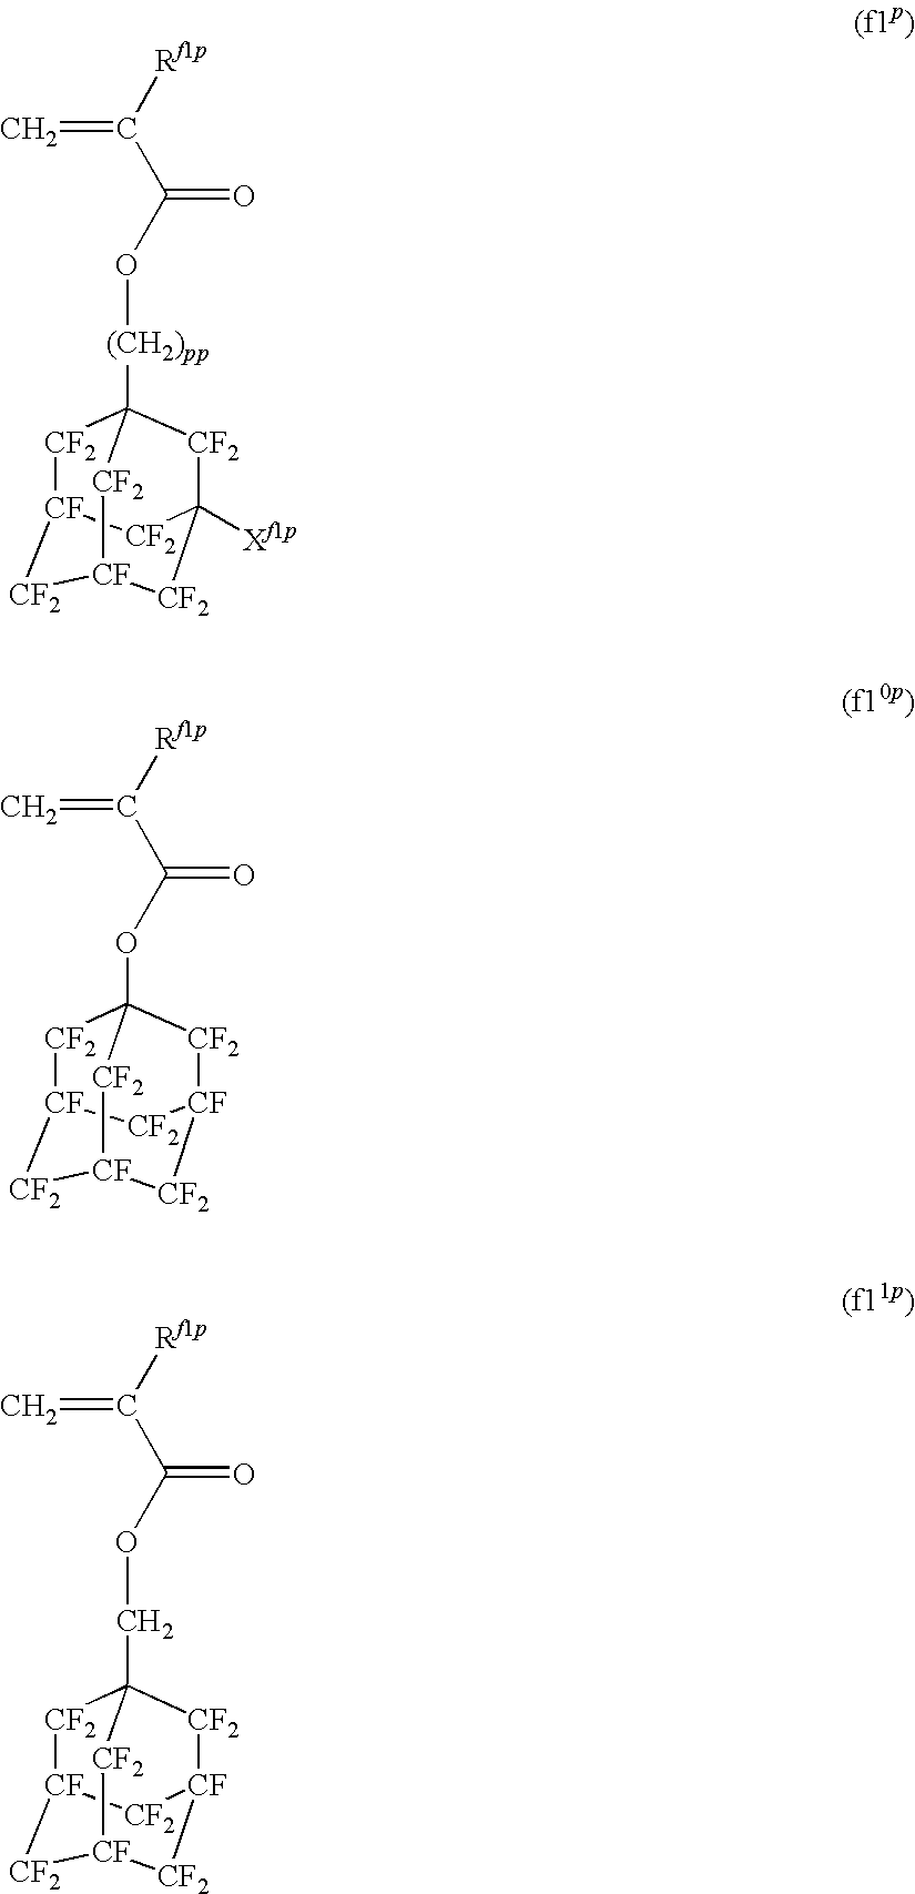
[(CH2)pp](C12[CF2][CF]3[CF2][CF]([CF2]C([Xf1p])([CF2]1)[CF2]3)[CF2]2)OC(=O)C(=C)[Rf1p].O(C(=O)C(=C)[Rf1p])C12[CF2][CF]3[CF2][CF]([CF2][CF]([CF2]1)[CF2]3)[CF2]2.C(C12[CF2][CF]3[CF2][CF]([CF2][CF]([CF2]1)[CF2]3)[CF2]2)OC(=O)C(=C)[Rf1p]
